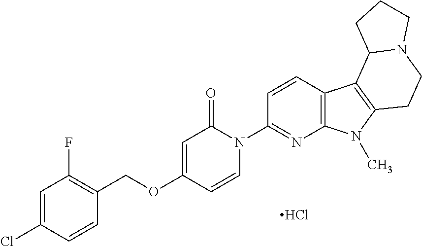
Cl.C1=CN(C2=NC3=C(C=C2)C2=C(N3C)CCN3C2CCC3)C(=O)C=C1OCC1=C(F)C=C(Cl)C=C1
